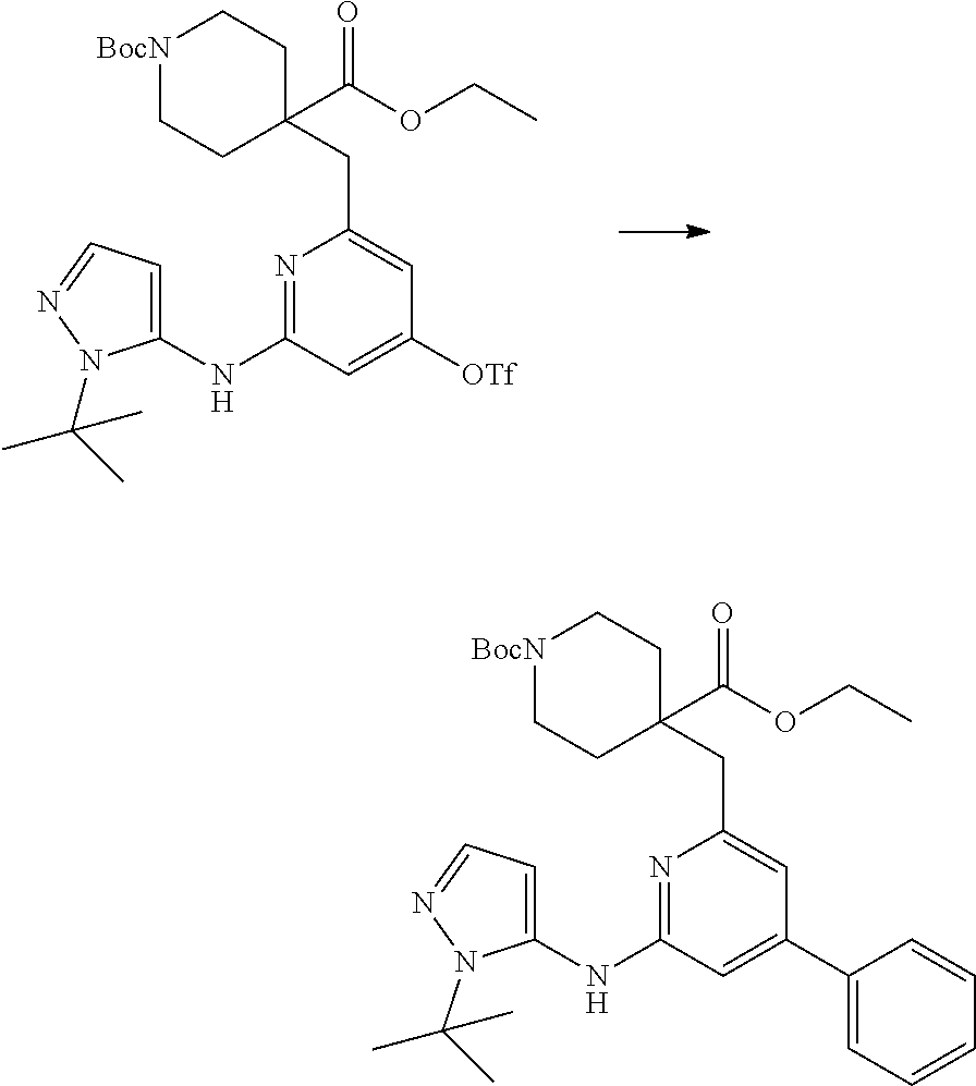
N1=C(NC2=CC=NN2C(C)(C)C)C=C(C2=CC=CC=C2)C=C1CC1(C(OCC)=O)CC[BocN]CC1.N1=C(NC2=CC=NN2C(C)(C)C)C=C([OTf])C=C1CC1(C(OCC)=O)CC[BocN]CC1
